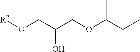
[R2]OCC(COC(CC)C)O
